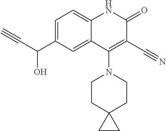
C1=C(C(C#C)O)C=C2C(=C1)NC(=O)C(C#N)=C2N1CCC2(CC1)CC2
